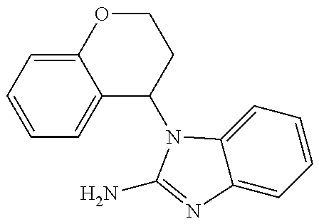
C1=CC=C2C(=C1)C(N1C3=CC=CC=C3N=C1N)CCO2
